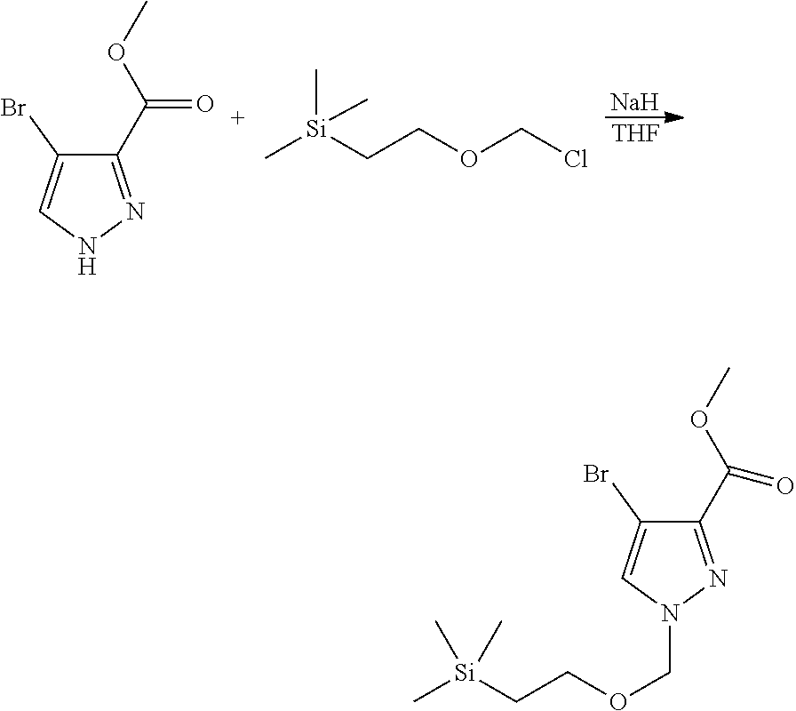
[Na].[THF].C1(C(=O)OC)=NNC=C1Br.C[Si](CCOCCl)(C)C.C1(C(OC)=O)=NN(COCC[Si](C)(C)C)C=C1Br
